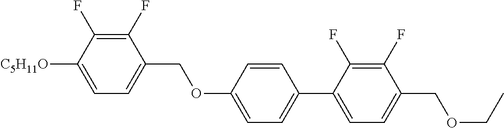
C1(F)=C(F)C([C5H11O])=CC=C1COC1=CC=C(C2=CC=C(COCC)C(F)=C2F)C=C1
